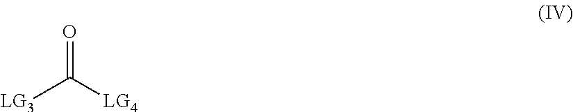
O=C([LG4])[LG3]
